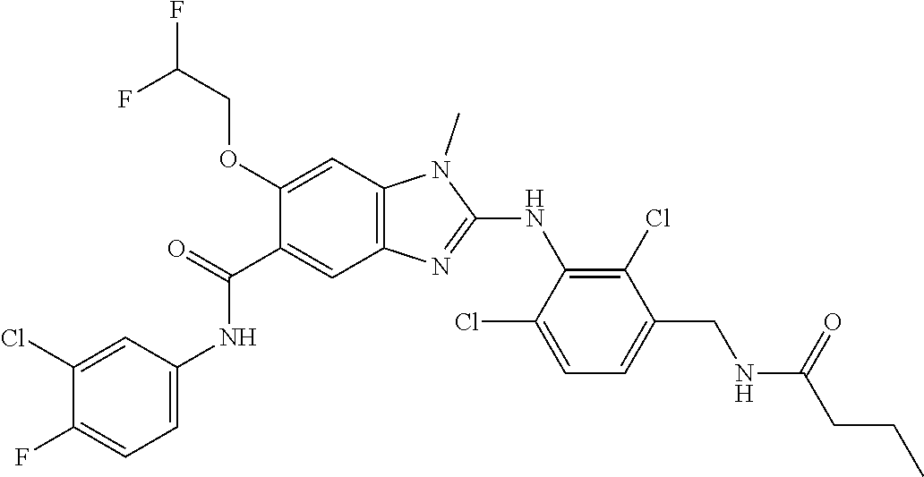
C1(OCC(F)F)=CC2=C(C=C1C(NC1=CC=C(F)C(Cl)=C1)=O)N=C(NC1=C(Cl)C(CNC(CCC)=O)=CC=C1Cl)N2C
